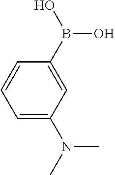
C1=CC=C(N(C)C)C=C1B(O)O
